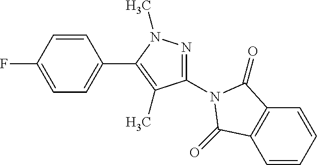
C1=CC(F)=CC=C1C1=C(C)C(N2C(=O)C3=C(C=CC=C3)C2=O)=NN1C
